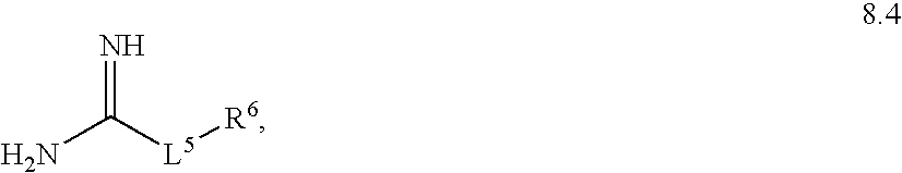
NC([L5][R6])=N
